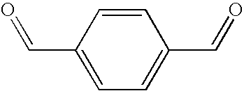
C1=CC(C=O)=CC=C1C=O
